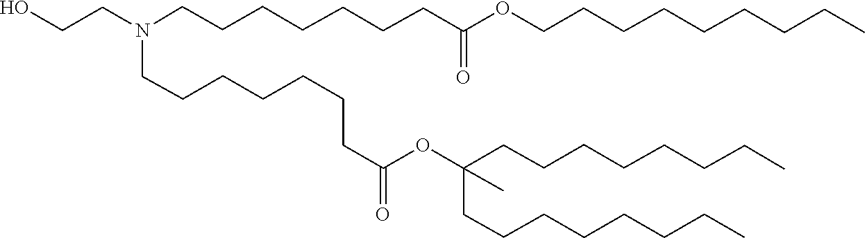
C(CC)CCCCCC(OC(CCCCCCCN(CCCCCCCC(OCCCCCCCCC)=O)CCO)=O)(CCCCCCCC)C
